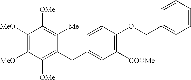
C1([OMe])=C(CC2=CC([COOMe])=C(OCC3=CC=CC=C3)C=C2)C([Me])=C([OMe])C([MeO])=C1[MeO]
